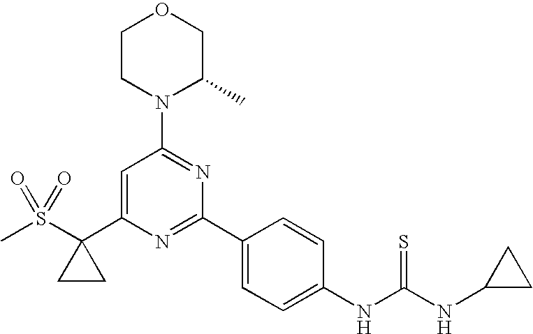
CS(C1(C2=CC(N3C(C)COCC3)=NC(C3=CC=C(NC(=S)NC4CC4)C=C3)=N2)CC1)(=O)=O
